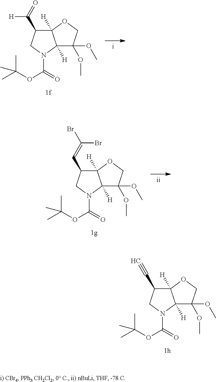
C12([H])C(C#C)CN(C(OC(C)(C)C)=O)C1([H])C(OC)(OC)CO2.C12([H])C(C(=O)[H])CN(C(OC(C)(C)C)=O)C1([H])C(OC)(OC)CO2.C12([H])C(C=C(Br)Br)CN(C(OC(C)(C)C)=O)C1([H])C(OC)(OC)CO2
